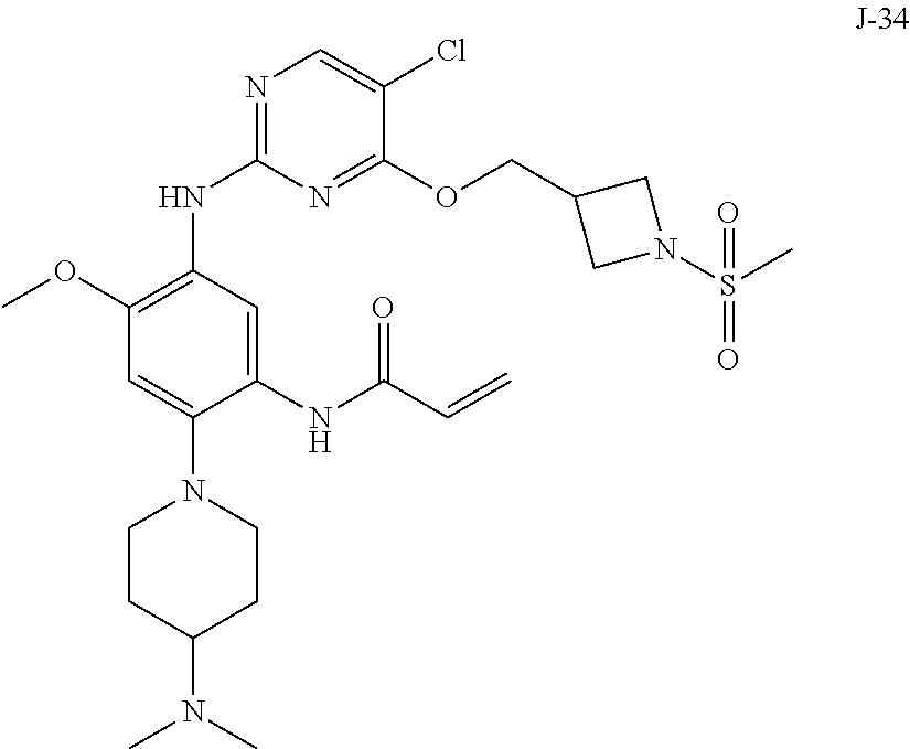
C1CC(N(C)C)CCN1C1=CC(OC)=C(NC2=NC=C(Cl)C(OCC3CN(S(=O)(=O)C)C3)=N2)C=C1NC(C=C)=O
